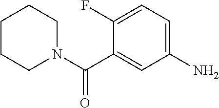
C1(N)=CC=C(F)C(C(N2CCCCC2)=O)=C1
